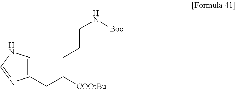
C1(CC([COOtBu])CCCN[Boc])=CNC=N1
